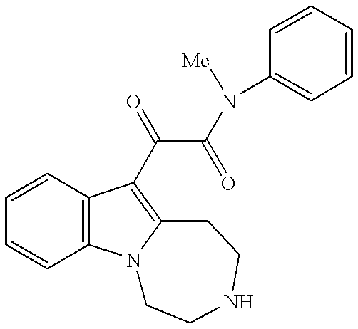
C1=CC=CC2=C1C(C(=O)C(=O)N(C1=CC=CC=C1)[Me])=C1N2CCNCC1
